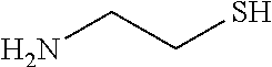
NCCS
